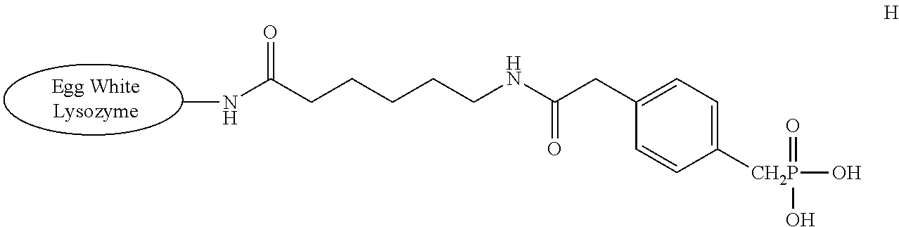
CNC(=O)CCCCCNC(=O)CC1=CC=C([CH2P](=O)(O)O)C=C1
